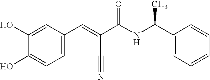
C1(O)=CC(C=C(C#N)C(=O)NC(C)C2=CC=CC=C2)=CC=C1O
